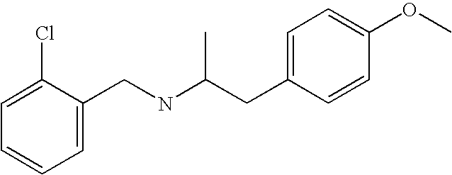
C1=C(Cl)C(CNC(CC2=CC=C(OC)C=C2)C)=CC=C1
